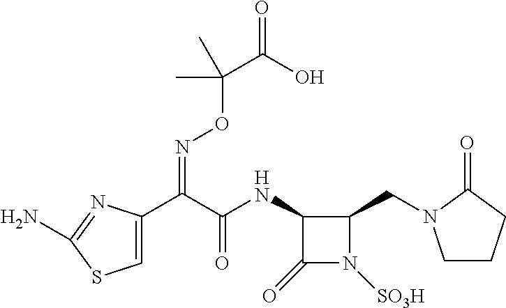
C1=C(C(C(NC2C(=O)N([SO3H])C2CN2CCCC2=O)=O)=NOC(C(O)=O)(C)C)N=C(N)S1
